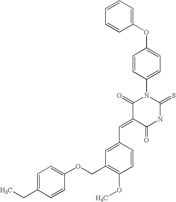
C1(OC2=CC=C(N3C(=O)C(=CC4=CC(COC5=CC=C(CC)C=C5)=C(OC)C=C4)C(=O)NC3=S)C=C2)=CC=CC=C1
